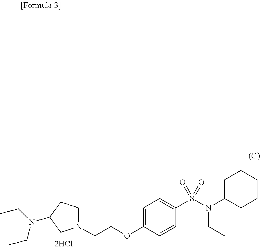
C1=C(OCCN2CCC(N(CC)CC)C2)C=CC(S(N(C2CCCCC2)CC)(=O)=O)=C1
